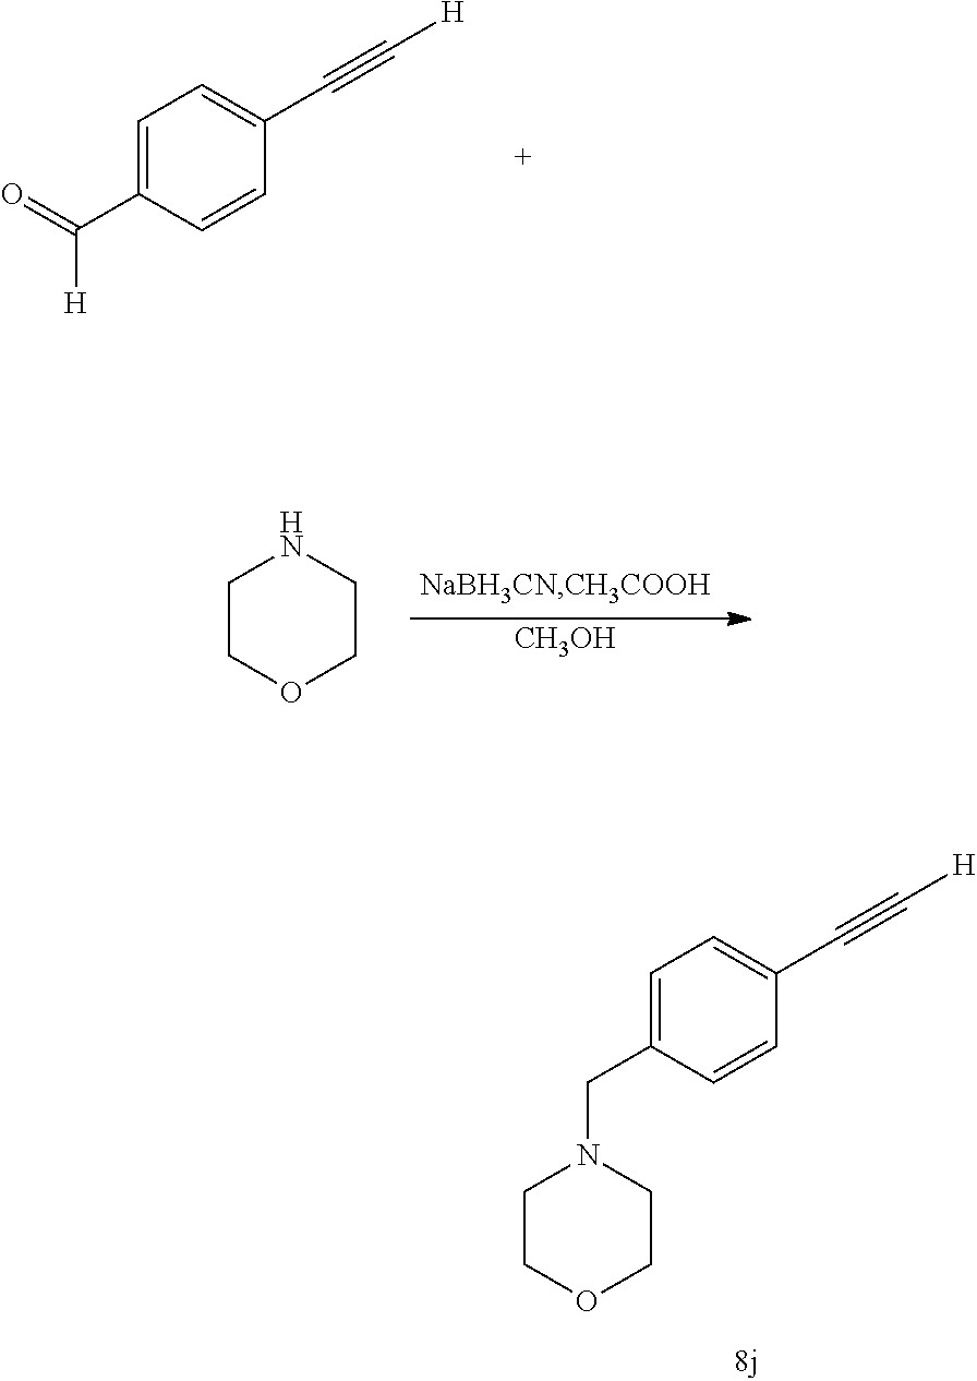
C1=C(CN2CCOCC2)C=CC(C#C[H])=C1.C1=C(C(=O)[H])C=CC(C#C[H])=C1.[CH3OH].C1COCCN1
